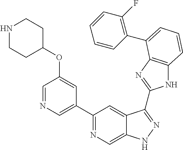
C1(C2=NC=C3C(=C2)C(C2=NC4=C(N2)C=CC=C4C2=C(F)C=CC=C2)=NN3)=CN=CC(OC2CCNCC2)=C1
